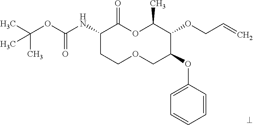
C1(NC(OC(C)(C)C)=O)CCOCC(OC2=CC=CC=C2)C(OCC=C)C(C)OC1=O
